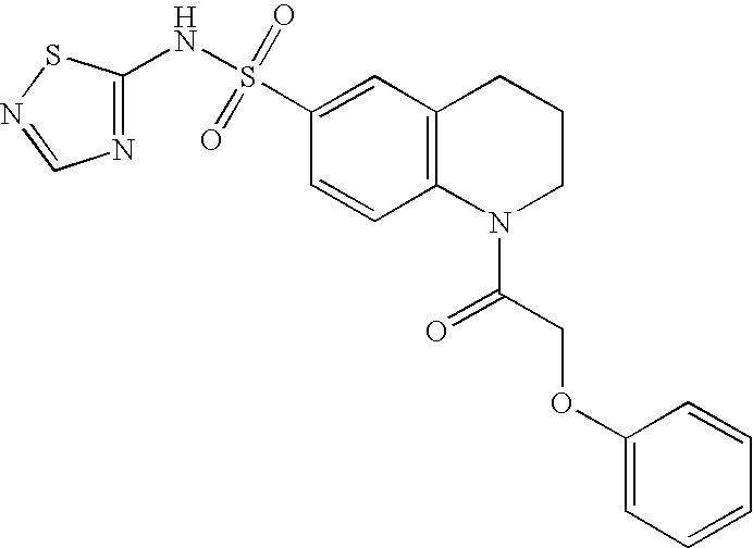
C1(NS(C2=CC3=C(C=C2)N(C(COC2=CC=CC=C2)=O)CCC3)(=O)=O)=NC=NS1
